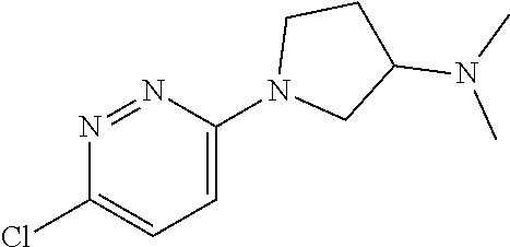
C1=C(N2CC(N(C)C)CC2)N=NC(Cl)=C1
